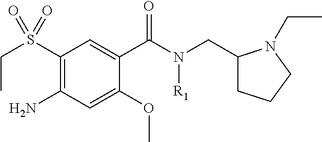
C1(S(CC)(=O)=O)=C(N)C=C(OC)C(C(N(CC2CCCN2CC)[R1])=O)=C1
